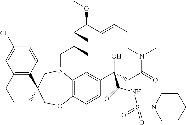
C12=C(C=CC(Cl)=C1)C1(CCC2)COC2=C3N(C1)CC1C(C(OC)C=CCCN(C)C(=O)CC(C(=O)NS(N4CCCCC4)(=O)=O)(O)C(=C3)C=C2)CC1
